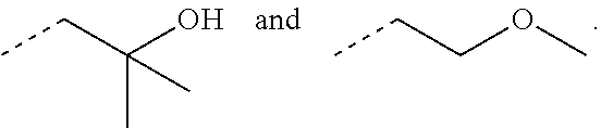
C(C)(CC)(O)C.C(CC)OC
